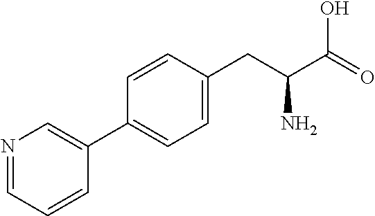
C1(CC(C(O)=O)N)=CC=C(C2=CN=CC=C2)C=C1
